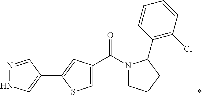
N1(C(C2=CSC(C3=CNN=C3)=C2)=O)CCCC1C1=C(Cl)C=CC=C1.*
